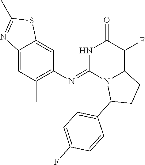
C1(N=C2N3C(=C(F)C(=O)N2)CCC3C2=CC=C(F)C=C2)=C(C)C=C2C(=C1)SC(C)=N2
